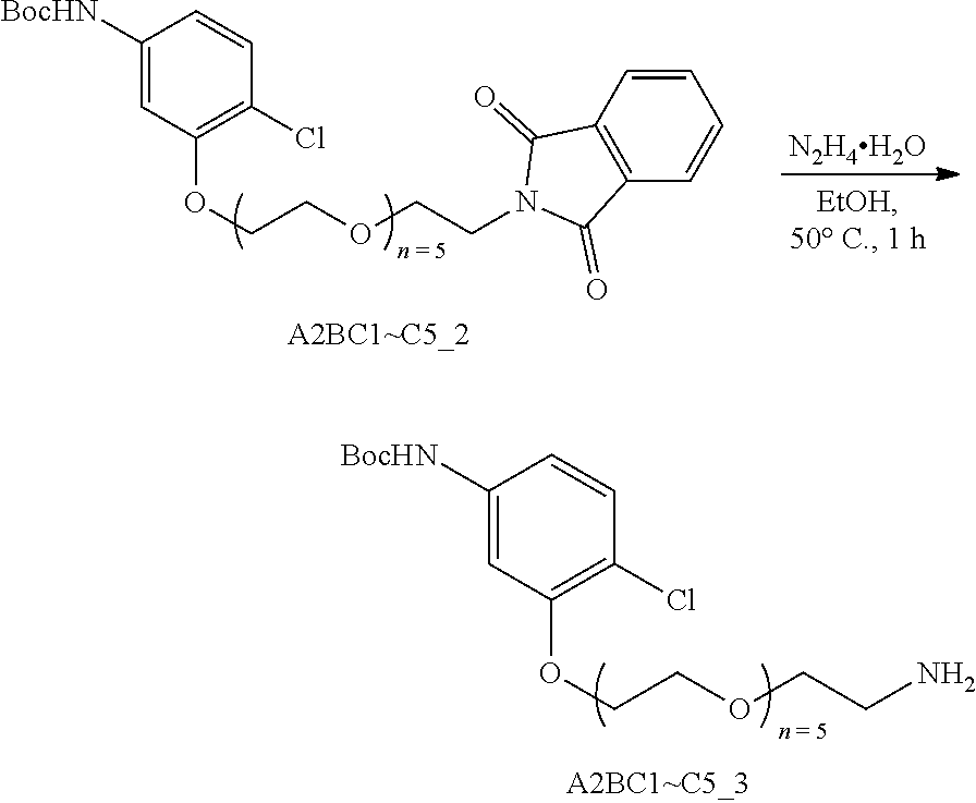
C(COCCN1C(=O)C2=C(C1=O)C=CC=C2)OC1=C(Cl)C=CC([BocHN])=C1.[N2H4H2O].C(COCCN)OC1=C(Cl)C=CC([BocHN])=C1
